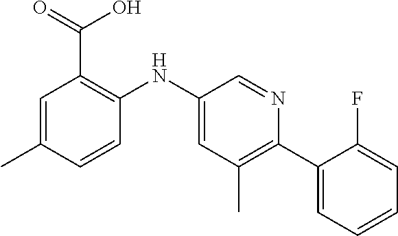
C1=C(C)C=CC(NC2=CC(C)=C(C3=CC=CC=C3F)N=C2)=C1C(=O)O
